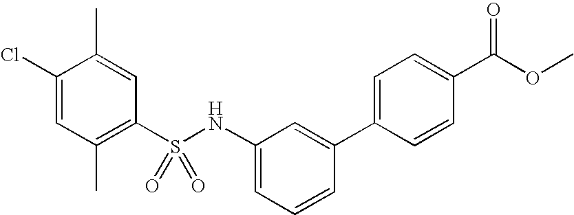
C1(Cl)=CC(C)=C(S(NC2=CC=CC(C3=CC=C(C(OC)=O)C=C3)=C2)(=O)=O)C=C1C
